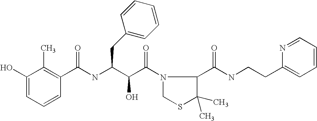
C(NC(C(C(=O)N1CSC(C)(C)C1C(NCCC1=CC=CC=N1)=O)O)CC1=CC=CC=C1)(C1=C(C)C(O)=CC=C1)=O
